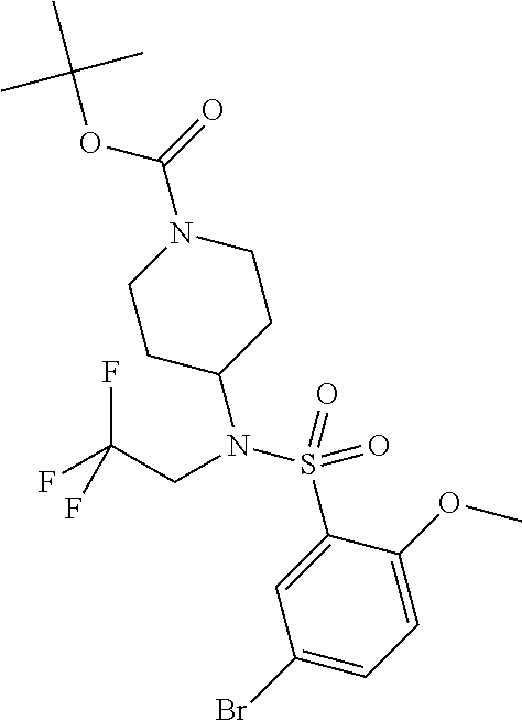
C1(Br)=CC=C(OC)C(S(N(C2CCN(C(=O)OC(C)(C)C)CC2)CC(F)(F)F)(=O)=O)=C1
